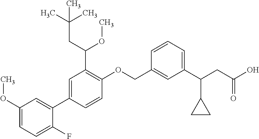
C1(OC)=CC=C(F)C(C2=CC(C(CC(C)(C)C)OC)=C(OCC3=CC(C(CC(O)=O)C4CC4)=CC=C3)C=C2)=C1
